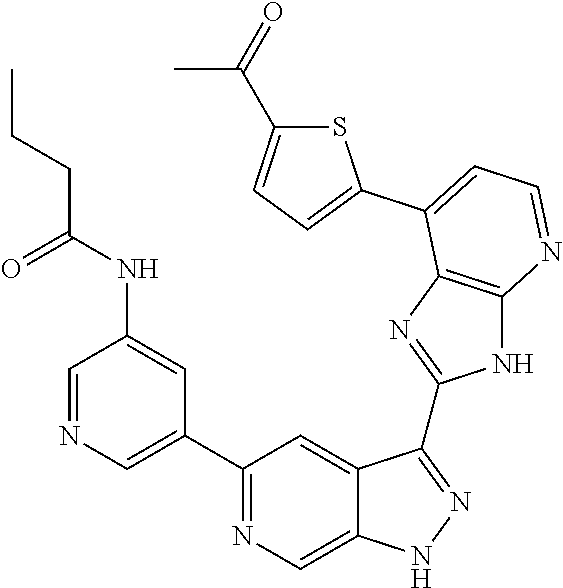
C1=NC=C(C2=NC=C3C(=C2)C(C2=NC4=C(N2)N=CC=C4C2=CC=C(C(=O)C)S2)=NN3)C=C1NC(CCC)=O
